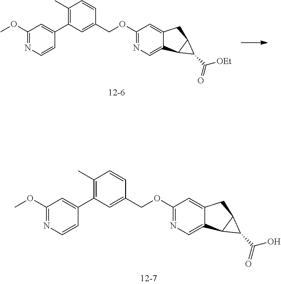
N1=C(OC)C=C(C2=C(C)C=CC(COC3=NC=C4C(=C3)CC3C4C3C(O)=O)=C2)C=C1.N1=C(OC)C=C(C2=C(C)C=CC(COC3=NC=C4C(=C3)CC3C4C3C([OEt])=O)=C2)C=C1
